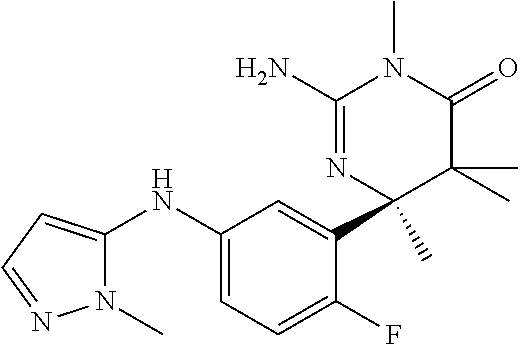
C1(NC2=CC=NN2C)=CC=C(F)C(C2(C)N=C(N)N(C)C(=O)C2(C)C)=C1
